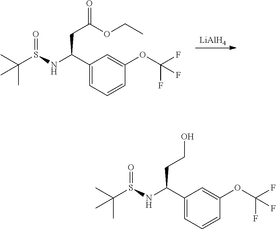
C1(C(NS(=O)C(C)(C)C)CCO)=CC=CC(OC(F)(F)F)=C1.[LiAlH4].C1(C(NS(=O)C(C)(C)C)CC(=O)OCC)=CC=CC(OC(F)(F)F)=C1
